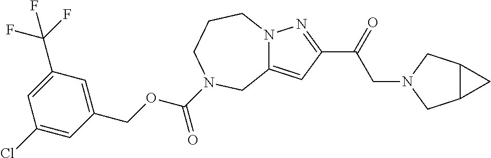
N12C(=CC(C(=O)CN3CC4C(C3)C4)=N1)CN(C(OCC1=CC(C(F)(F)F)=CC(Cl)=C1)=O)CCC2
